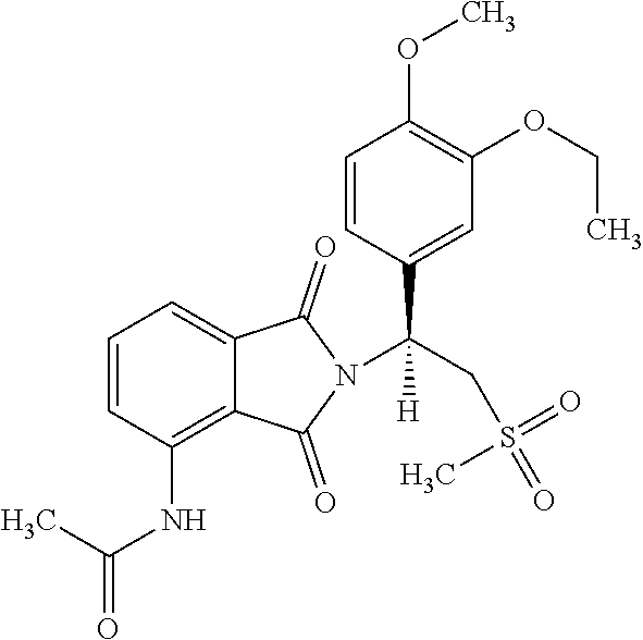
C1=CC(NC(=O)C)=C2C(=C1)C(=O)N(C(CS(=O)(C)=O)(C1=CC(OCC)=C(OC)C=C1)[H])C2=O
